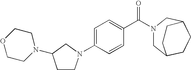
C1=C(N2CCC(N3CCOCC3)C2)C=CC(C(N2CC3CCC(C2)CC3)=O)=C1
